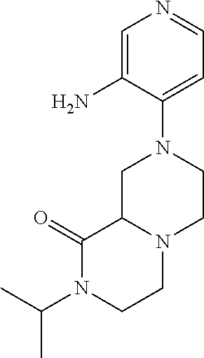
C1CN(C(C)C)C(=O)C2N1CCN(C1=CC=NC=C1N)C2
